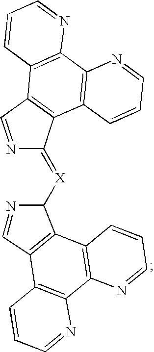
N1=CC2=C(C1=[X]C1N=CC3=C1C1=C(C4=C3C=CC=N4)N=CC=C1)C1=C(C3=C2C=CC=N3)N=CC=C1
